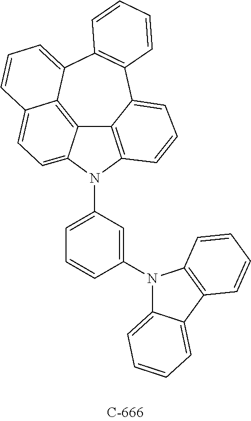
C12=C3N(C4=CC=CC(N5C6=CC=CC=C6C6=C5C=CC=C6)=C4)C4=CC=C5C(=C14)C(=CC=C5)C1=C(C2=CC=C3)C=CC=C1
